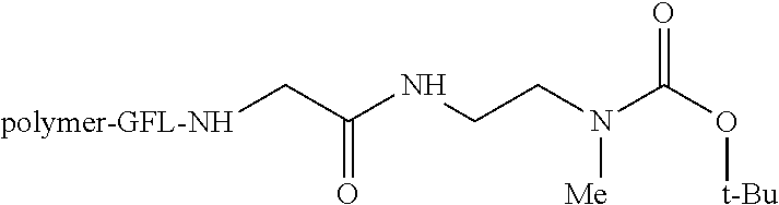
[polymer-GFL-NH]CC(NCCN(C(O[t-Bu])=O)[Me])=O
